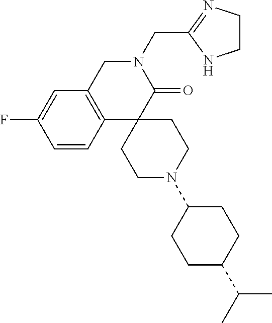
C1C2=C(C3(C(=O)N1CC1=NCCN1)CCN(C1CCC(C(C)C)CC1)CC3)C=CC(F)=C2
